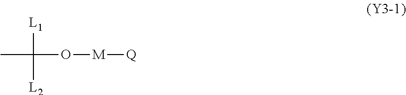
CC([L1])(O[M][Q])[L2]
